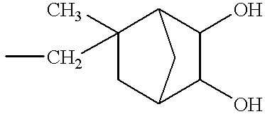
C1(C)(CC)CC2C(O)C(O)C1C2
